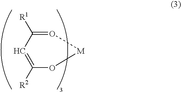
C1([R2])=CC([R1])=O[M]O1
